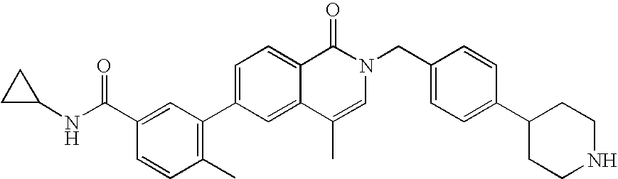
C12=CC(C3=C(C)C=CC(C(NC4CC4)=O)=C3)=CC=C1C(=O)N(CC1=CC=C(C3CCNCC3)C=C1)C=C2C
